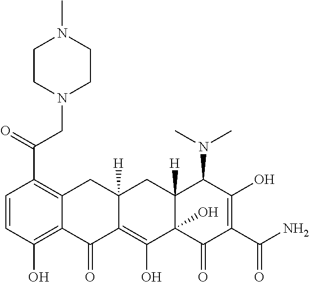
C1=CC(O)=C2C(=C1C(=O)CN1CCN(C)CC1)CC1([H])C(=C(O)C3(O)C([H])(C1)C(N(C)C)C(O)=C(C(N)=O)C3=O)C2=O
